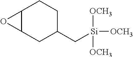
C12C(CC(C[Si]([OCH3])([OCH3])[OCH3])CC1)O2
